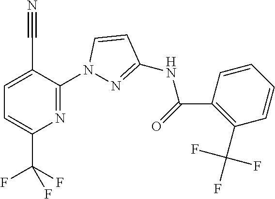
C1=C(C#N)C(N2N=C(NC(C3=C(C(F)(F)F)C=CC=C3)=O)C=C2)=NC(C(F)(F)F)=C1
